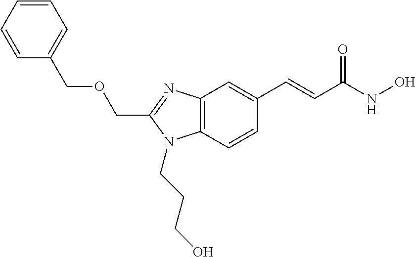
C(C1=NC2=C(N1CCCO)C=CC(C=CC(NO)=O)=C2)OCC1=CC=CC=C1
